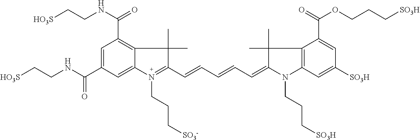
C1=C(C(NCC[HO3S])=O)C=C2C(=C1C(NCC[HO3S])=O)C(C)(C)C(C=CC=CC=C1N(CCC[SO3H])C3=C(C1(C)C)C(C(OCCC[SO3H])=O)=CC([SO3H])=C3)=N2CCC[SO3-]
